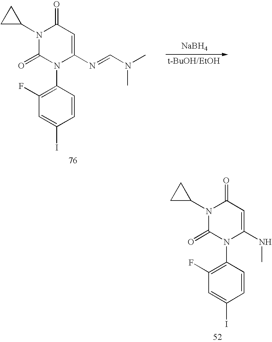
C1=CC(N2C(NC)=CC(=O)N(C3CC3)C2=O)=C(F)C=C1I.C1=CC(N2C(N=CN(C)C)=CC(=O)N(C3CC3)C2=O)=C(F)C=C1I.[NaBH4]
